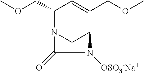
O(CC1N2CC(C(COC)=C1)N([OSO3-Na+])C2=O)C
